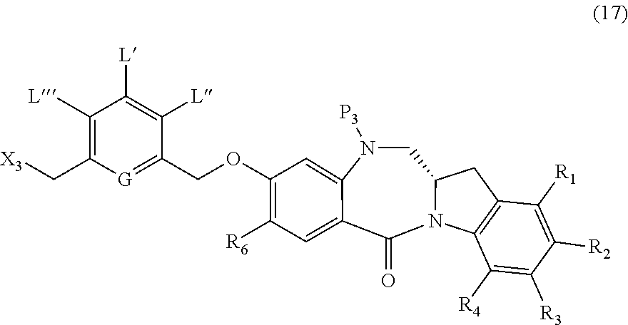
N1([P3])CC2N(C(=O)C3=CC([R6])=C(OCC4=[G]C(C[X3])=C([L])C([L])=C4[L])C=C13)C1=C(C2)C([R1])=C([R2])C([R3])=C1[R4]
